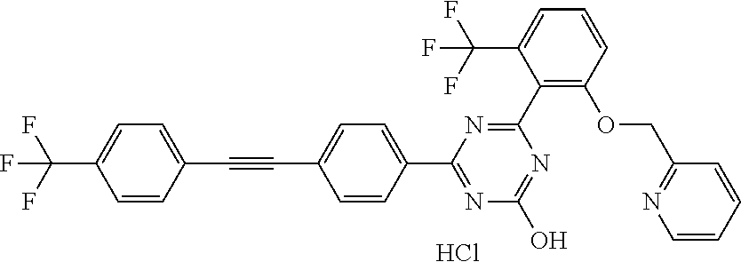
N1=C(O)N=C(C2=CC=C(C#CC3=CC=C(C(F)(F)F)C=C3)C=C2)N=C1C1=C(OCC2=NC=CC=C2)C=CC=C1C(F)(F)F.Cl
